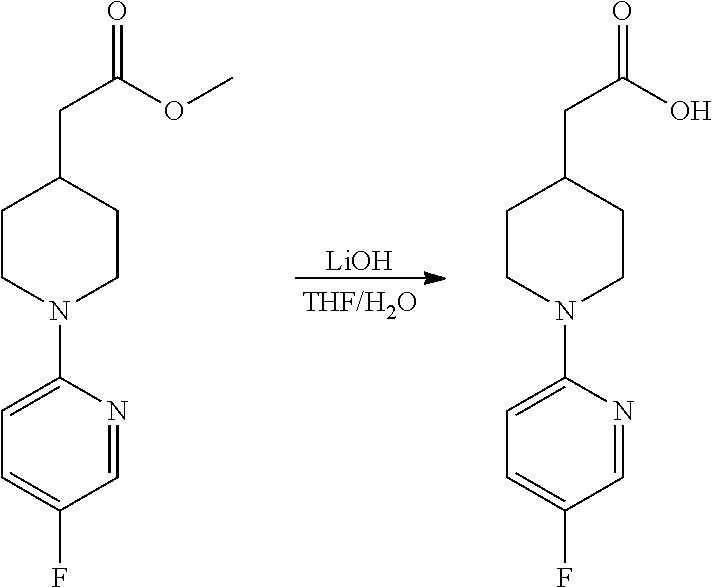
[LiOH].C1=C(N2CCC(CC(=O)OC)CC2)N=CC(F)=C1.C1=C(N2CCC(CC(=O)O)CC2)N=CC(F)=C1
